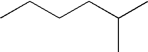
C(CCC(C)C)C
